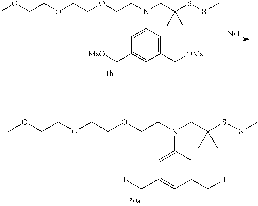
C1(C[OMs])=CC(N(CC(SSC)(C)C)CCOCCOCCOC)=CC(C[MsO])=C1.[NaI].C1(CI)=CC(N(CC(SSC)(C)C)CCOCCOCCOC)=CC(CI)=C1
